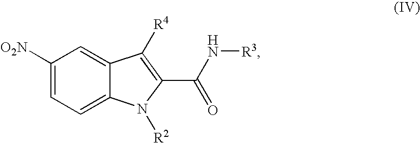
C1([O2N])=CC=C2C(=C1)C([R4])=C(C(=O)N[R3])N2[R2]
